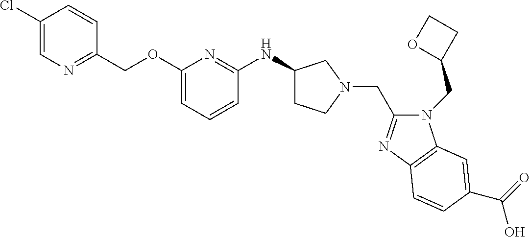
C1(Cl)=CN=C(COC2=CC=CC(NC3CCN(CC4=NC5=C(N4CC4CCO4)C=C(C(=O)O)C=C5)C3)=N2)C=C1
